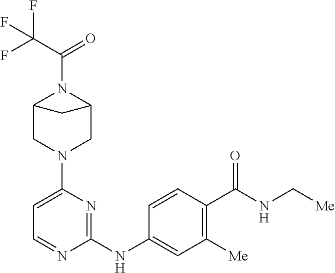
C1(N2CC3N(C(C(F)(F)F)=O)C(C2)C3)=CC=NC(NC2=CC([Me])=C(C(NC[Me])=O)C=C2)=N1
